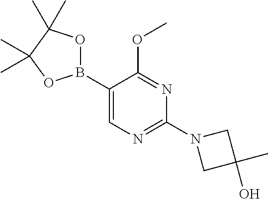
B1(C2=CN=C(N3CC(O)(C)C3)N=C2OC)OC(C)(C)C(C)(C)O1
